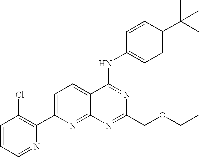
C1=CC=NC(C2=CC=C3C(=N2)N=C(COCC)N=C3NC2=CC=C(C(C)(C)C)C=C2)=C1Cl
